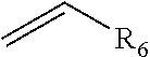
C=C[R6]
